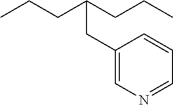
C1(CC(CCC)CCC)=CN=CC=C1
